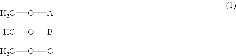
C(O[A])C(OB)COC
